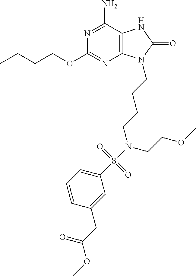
C1(OCCCC)=NC2=C(C(N)=N1)NC(=O)N2CCCCN(S(C1=CC=CC(CC(OC)=O)=C1)(=O)=O)CCOC
